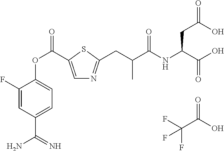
FC(C(O)=O)(F)F.C1=C(C(OC2=CC=C(C(=N)N)C=C2F)=O)SC(CC(C(NC(C(O)=O)CC(=O)O)=O)C)=N1
